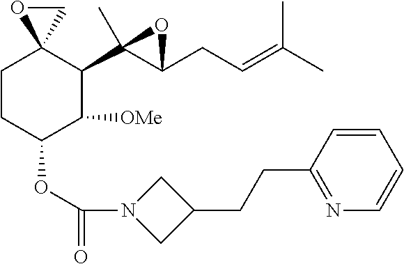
C1CC(OC(=O)N2CC(CCC3=NC=CC=C3)C2)C([OMe])C(C2(C)C(CC=C(C)C)O2)C12CO2
